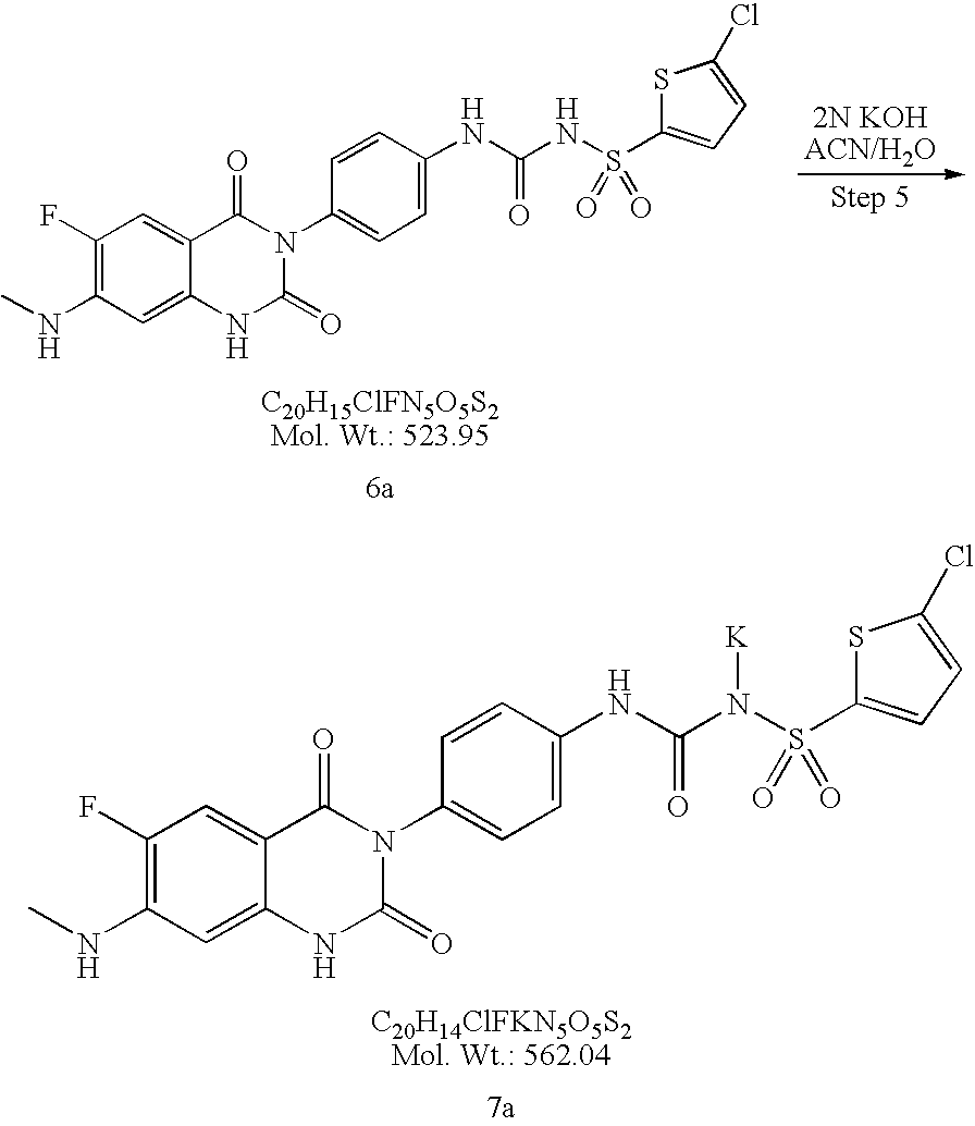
C1(F)=C(NC)C=C2C(=C1)C(=O)N(C1=CC=C(NC(=O)N(S(=O)(=O)C3=CC=C(Cl)S3)[K])C=C1)C(=O)N2.C1(F)=C(NC)C=C2C(=C1)C(=O)N(C1=CC=C(NC(NS(=O)(=O)C3=CC=C(Cl)S3)=O)C=C1)C(=O)N2
